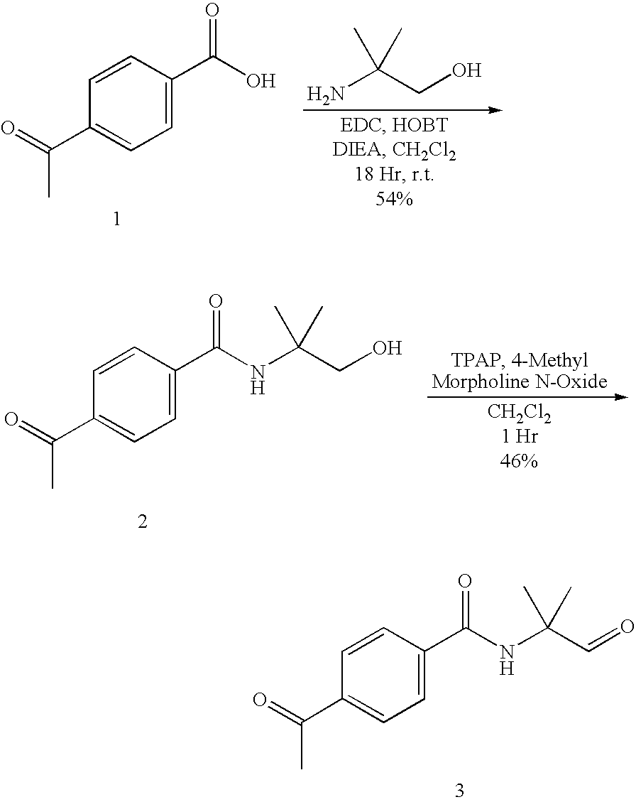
C1=C(C(O)=O)C=CC(C(=O)C)=C1.NC(CO)(C)C.C1=C(C(NC(CO)(C)C)=O)C=CC(C(=O)C)=C1.C1=C(C(NC(C=O)(C)C)=O)C=CC(C(=O)C)=C1
